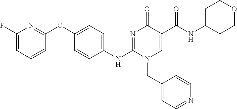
C1(F)=CC=CC(OC2=CC=C(NC3=NC(=O)C(C(NC4CCOCC4)=O)=CN3CC3=CC=NC=C3)C=C2)=N1
